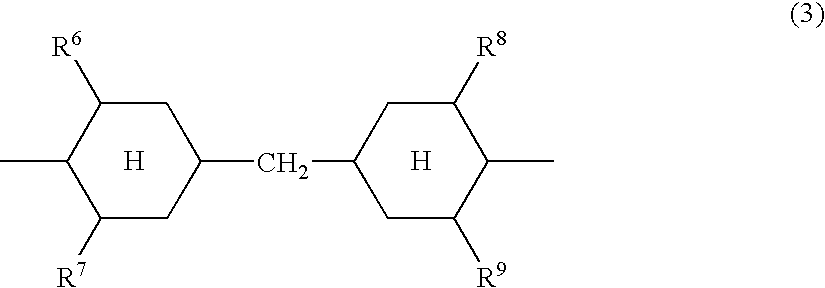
C1([R7])CC(CC2CC([R9])C(C)C([R8])C2)CC([R6])C1C.[H].[H]
